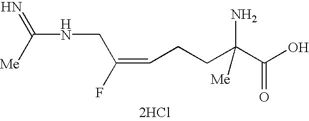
C(NCC(=CCCC(C(O)=O)(N)[Me])F)([Me])=N.[2HCl]
